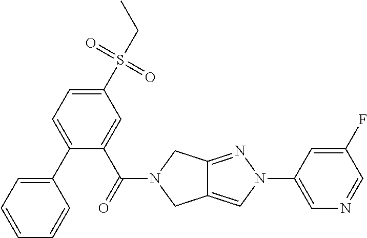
C1(C2=CC=C(S(CC)(=O)=O)C=C2C(=O)N2CC3=CN(C4=CN=CC(F)=C4)N=C3C2)=CC=CC=C1
